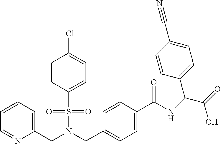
C1=CC=C(CN(CC2=CC=C(C(NC(C(=O)O)C3=CC=C(C#N)C=C3)=O)C=C2)S(=O)(=O)C2=CC=C(Cl)C=C2)N=C1
